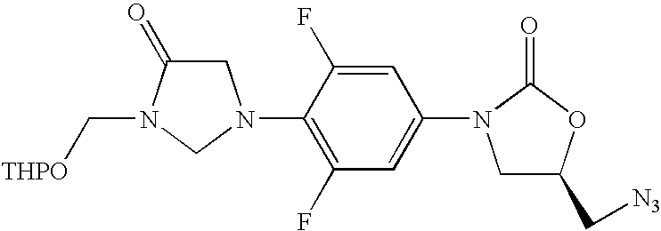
C1(N2CC(=O)N(C[THPO])C2)=C(F)C=C(N2CC(C[N3])OC2=O)C=C1F
